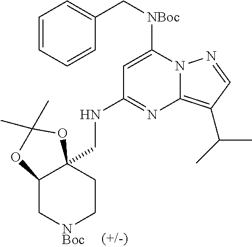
C(NC1=NC2=C(C(C)C)C=NN2C([NBoc]CC2=CC=CC=C2)=C1)C12C(C[NBoc]CC1)OC(C)(C)O2
